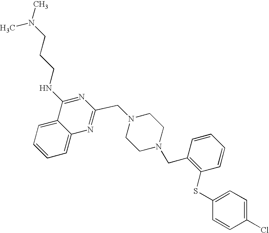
C1=C2C(=CC=C1)N=C(CN1CCN(CC3=C(SC4=CC=C(Cl)C=C4)C=CC=C3)CC1)N=C2NCCCN(C)C
